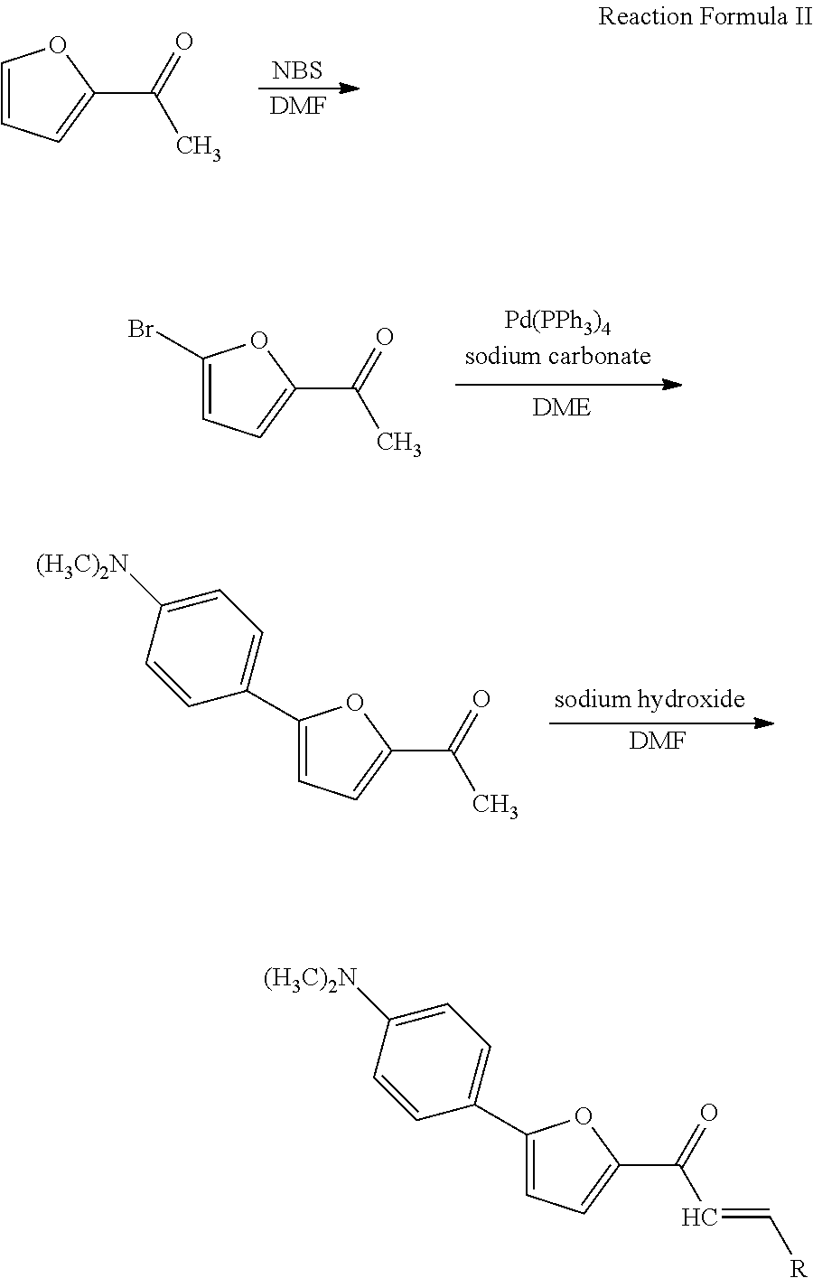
[NBS].[DMF].C1=CC=C(C(=O)C)O1.C1(Br)=CC=C(C(=O)C)O1.C1(C2=CC=C([(H3C)2N])C=C2)=CC=C(C(=O)C)O1.[DMF].C1(C2=CC=C([(H3C)2N])C=C2)=CC=C(C(=O)C=C[R])O1
